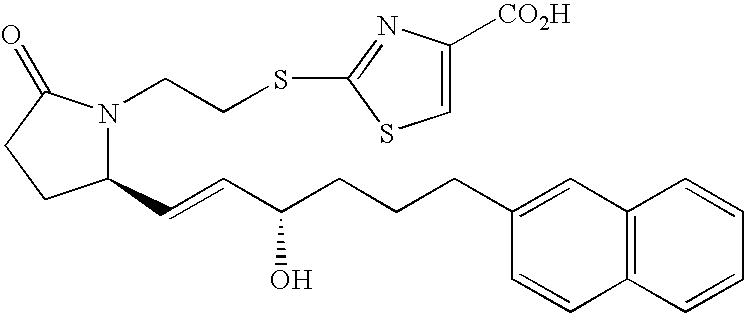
C1(C=CC(CCCC2=CC3=C(C=CC=C3)C=C2)O)N(CCSC2=NC([CO2H])=CS2)C(=O)CC1
